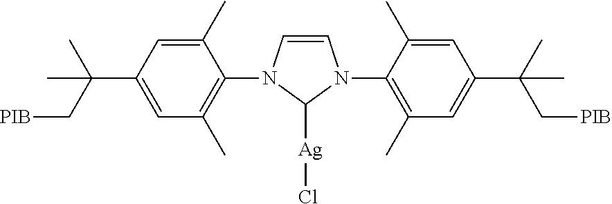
C1=CN(C2=C(C)C=C(C(C[PIB])(C)C)C=C2C)C([Ag]Cl)N1C1=C(C)C=C(C(C)(C[PIB])C)C=C1C
